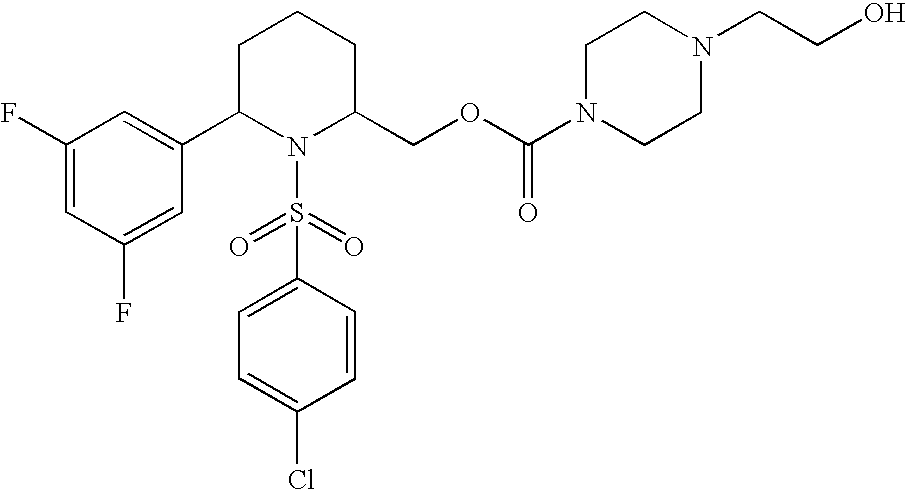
C1(F)=CC(F)=CC(C2N(S(=O)(=O)C3=CC=C(Cl)C=C3)C(COC(N3CCN(CCO)CC3)=O)CCC2)=C1
